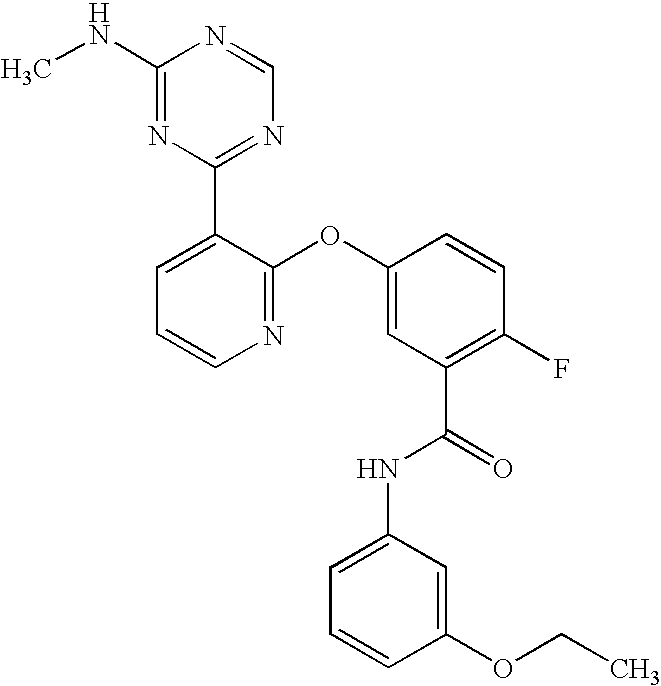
N1=C(OC2=CC(C(=O)NC3=CC=CC(OCC)=C3)=C(F)C=C2)C(C2=NC=NC(NC)=N2)=CC=C1
